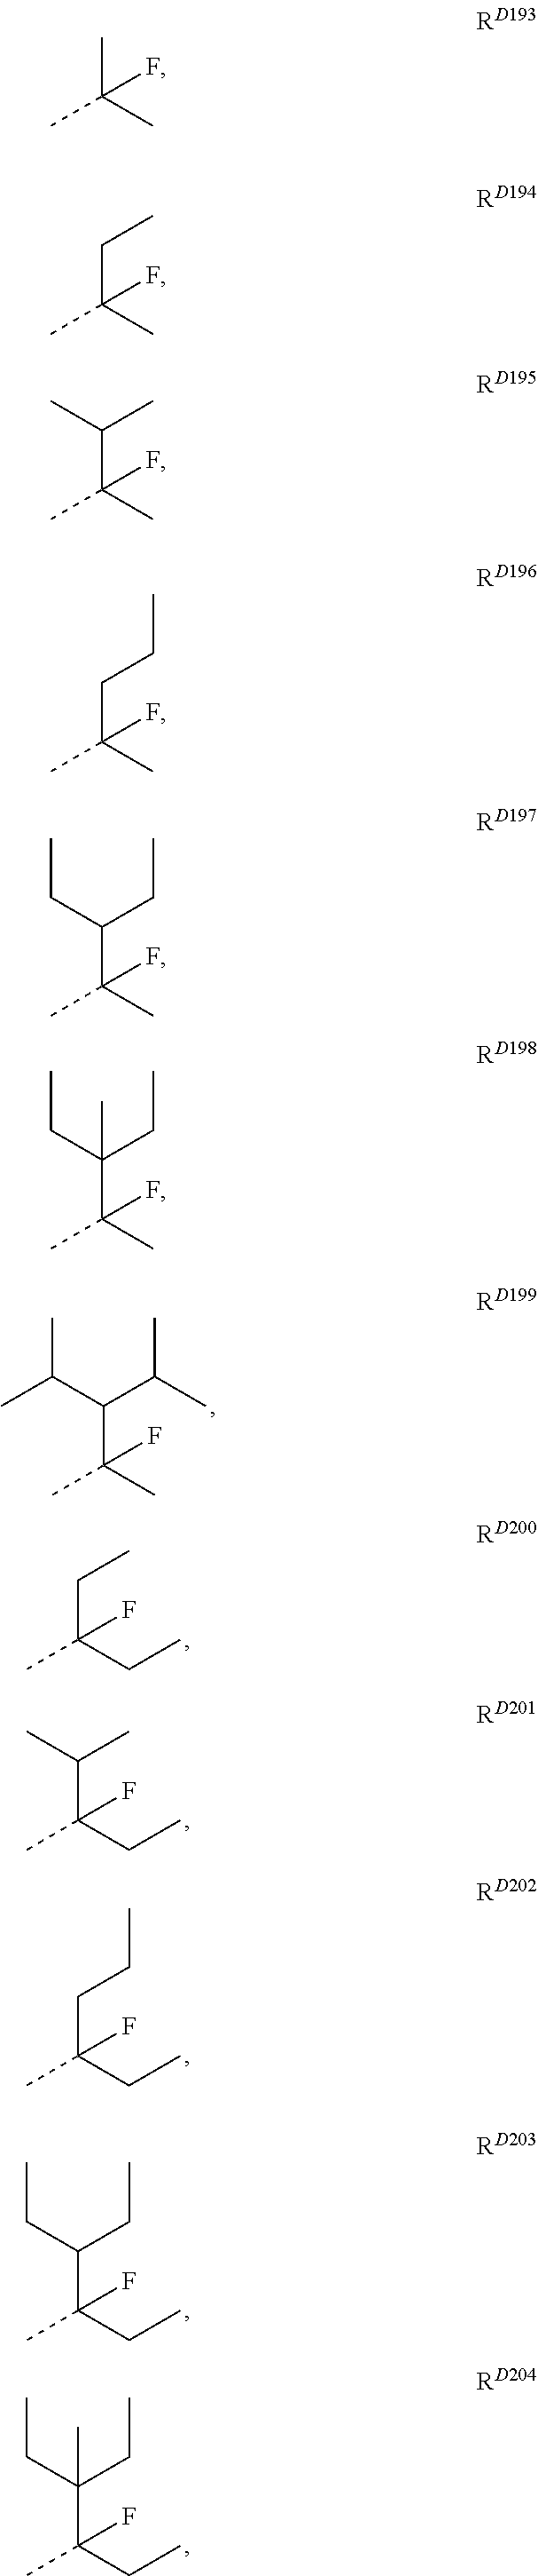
C(C(C(C)C)C(C)C)(C)(C)F.C(CC)(CC)(C)F.C(C(C)C)(CC)(C)F.C(CCC)(CC)(C)F.C(C(CC)CC)(CC)(C)F.C(C(CC)(CC)C)(CC)(C)F.C(C)(C)(C)F.C(CC)(C)(C)F.C(C(C)C)(C)(C)F.C(CCC)(C)(C)F.C(C(CC)CC)(C)(C)F.C(C(CC)(CC)C)(C)(C)F
